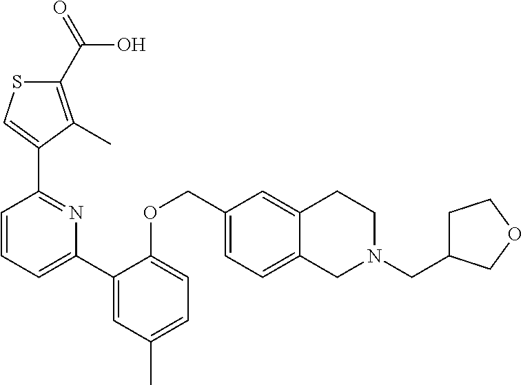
C1(C(=O)O)=C(C)C(C2=NC(C3=CC(C)=CC=C3OCC3=CC=C4C(=C3)CCN(CC3CCOC3)C4)=CC=C2)=CS1
